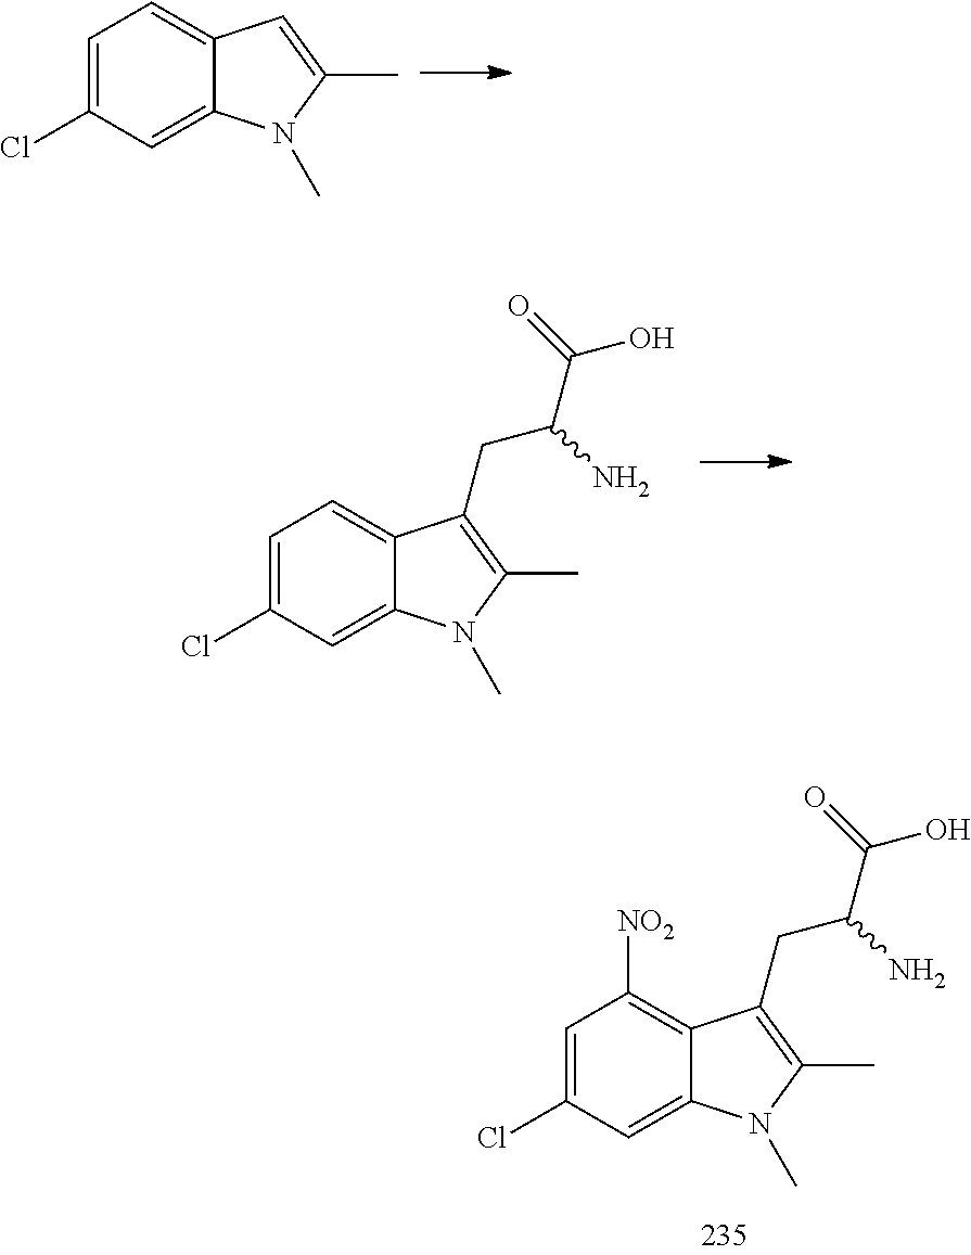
C1=C2C(=CC(Cl)=C1)N(C)C(C)=C2.C1=C2C(=CC(Cl)=C1)N(C)C(C)=C2CC(C(O)=O)N.[NO2]C1=C2C(=CC(Cl)=C1)N(C)C(C)=C2CC(C(O)=O)N
